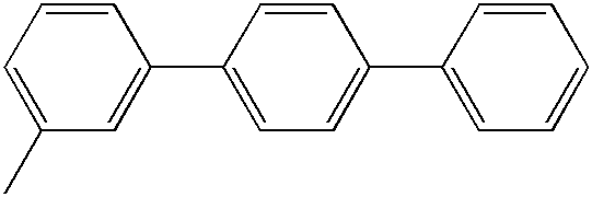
C1=CC=C(C)C=C1C1=CC=C(C2=CC=CC=C2)C=C1
